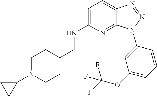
C1=C(NCC2CCN(C3CC3)CC2)N=C2C(=C1)N=NN2C1=CC(OC(F)(F)F)=CC=C1
